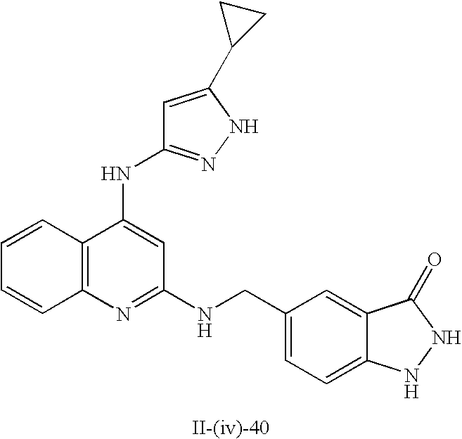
C12=C(N=C(NCC3=CC=C4C(=C3)C(=O)NN4)C=C1NC1=NNC(C3CC3)=C1)C=CC=C2
